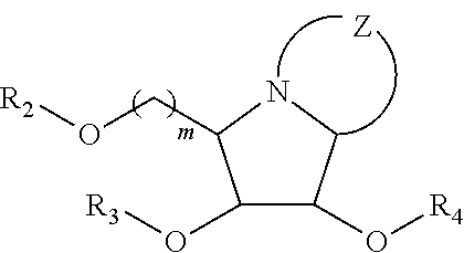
C(O[R2])C1NCC(O[R4])C1O[R3]
